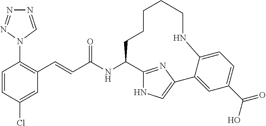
C1(N2C=NN=N2)=C(C=CC(NC2C3=NC(=CN3)C3=CC(C(O)=O)=CC=C3NCCCCC2)=O)C=C(Cl)C=C1
